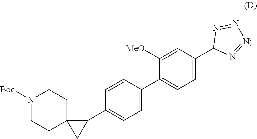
N1([Boc])CCC2(CC1)CC2C1=CC=C(C2=CC=C(C3N=NN=N3)C=C2[MeO])C=C1
